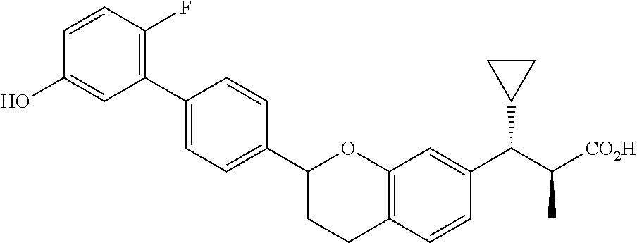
C1(C2CCC3=C(O2)C=C(C(C([CO2H])C)C2CC2)C=C3)=CC=C(C2=C(F)C=CC(O)=C2)C=C1
